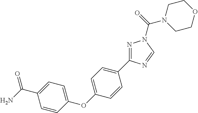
N1=C(C2=CC=C(OC3=CC=C(C(=O)N)C=C3)C=C2)N=CN1C(N1CCOCC1)=O
